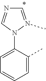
C1(N2N(C)=CN=C2)=CC=CC=C1C
